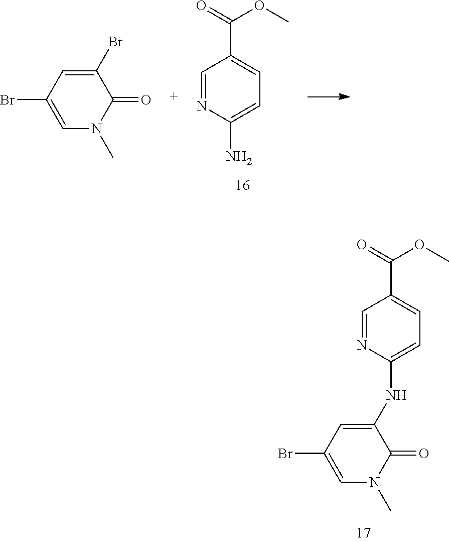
C1=NC(N)=CC=C1C(=O)OC.C1=C(Br)C=C(Br)C(=O)N1C.C1=NC(NC2=CC(Br)=CN(C)C2=O)=CC=C1C(=O)OC
